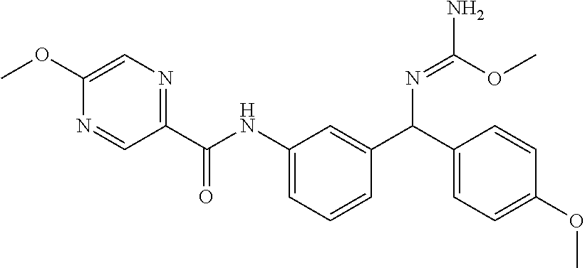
C1=C(OC)N=CC(C(NC2=CC=CC(C(C3=CC=C(OC)C=C3)N=C(N)OC)=C2)=O)=N1
